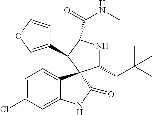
C1(C2C(C(=O)NC)NC(CC(C)(C)C)C23C2=CC=C(Cl)C=C2NC3=O)=COC=C1
